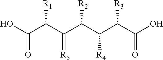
OC(C(C(C(C(C(C(O)=O)[R3])[R4])[R2])=[R5])[R1])=O
